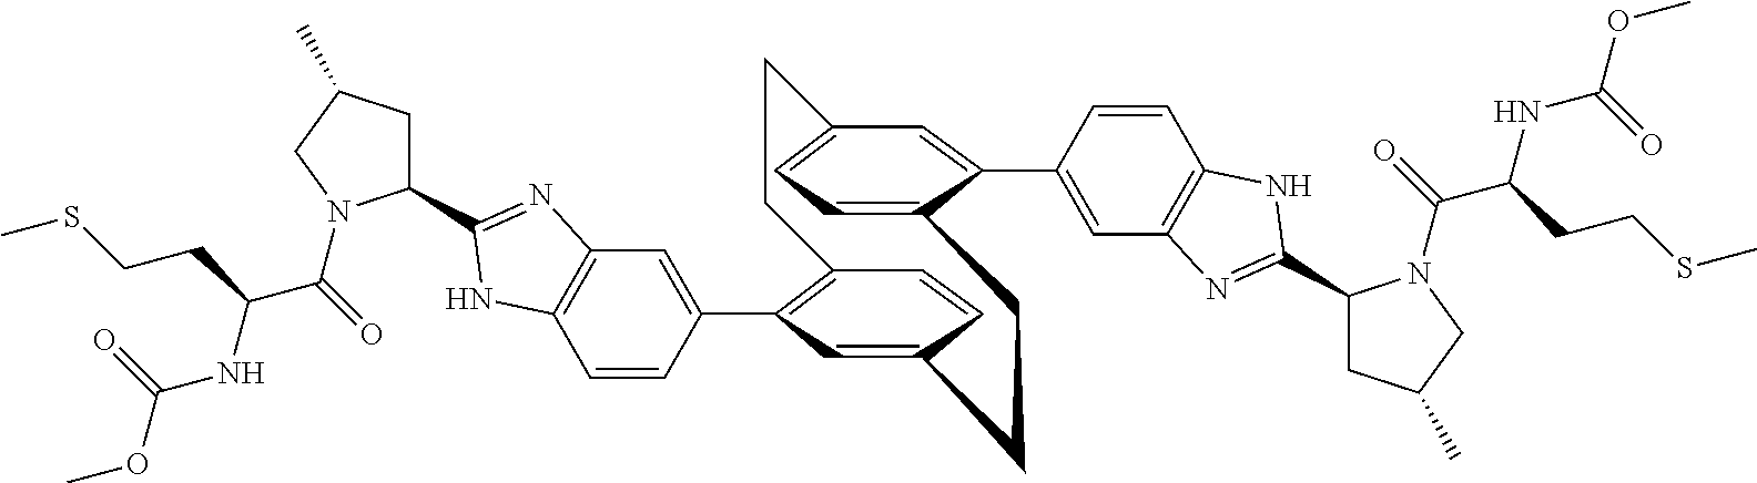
C12=C(C3=CC4=C(C=C3)NC(C3CC(C)CN3C(C(NC(=O)OC)CCSC)=O)=N4)C=C(C=C1)CCC1=CC=C(C=C1C1=CC3=C(C=C1)NC(C1CC(C)CN1C(C(NC(=O)OC)CCSC)=O)=N3)CC2
